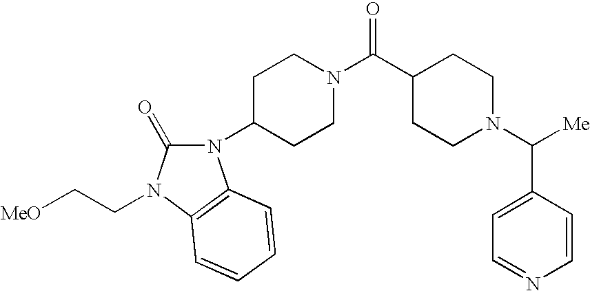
C1=NC=CC(C(N2CCC(C(N3CCC(N4C(=O)N(CC[MeO])C5=C4C=CC=C5)CC3)=O)CC2)[Me])=C1
